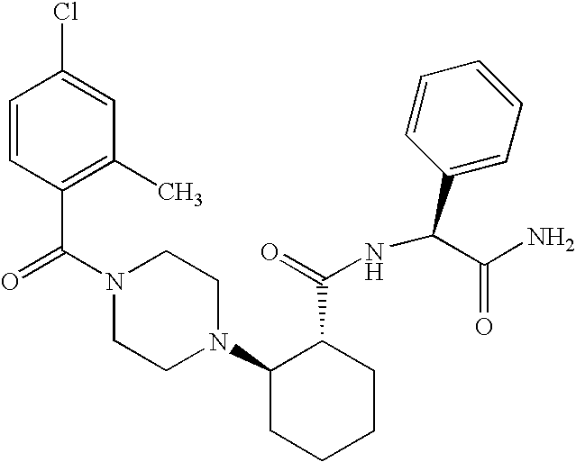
C(N1CCN(C2CCCCC2C(=O)NC(C2=CC=CC=C2)C(N)=O)CC1)(=O)C1=C(C)C=C(Cl)C=C1
